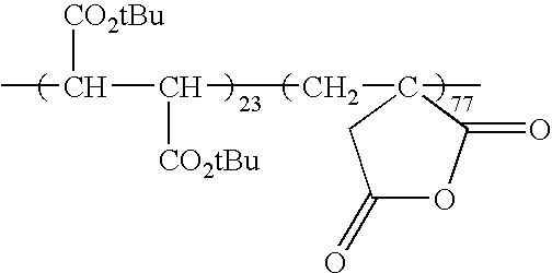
C(C([CO2tBu])CC1(C)C(=O)OC(=O)C1)(C)[CO2tBu]
